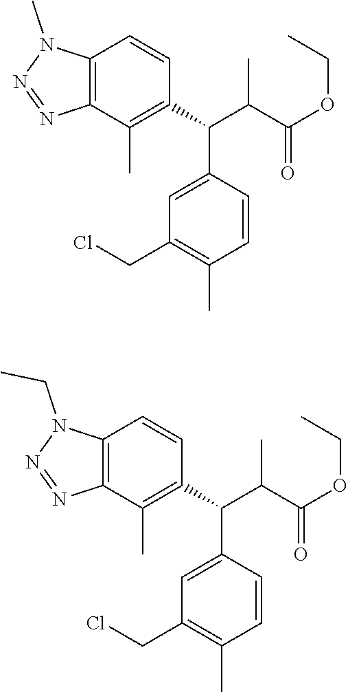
C12=C(C(C)=C(C(C(C(OCC)=O)C)C3=CC(CCl)=C(C)C=C3)C=C1)N=NN2C.C12=C(C(C)=C(C(C(C(OCC)=O)C)C3=CC(CCl)=C(C)C=C3)C=C1)N=NN2CC
